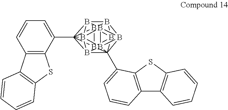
B1234B567B89%10C15%11(C1=CC=CC5=C1SC1=C5C=CC=C1)B215B2%12%13C31%14(C1=CC=CC3=C1SC1=C3C=CC=C1)B461B783B92(B%12%1413)B%10%115%13
